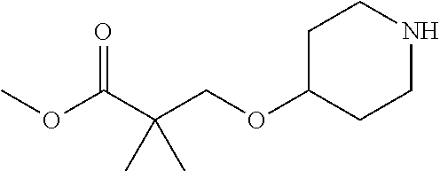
C1NCCC(OCC(C(OC)=O)(C)C)C1
